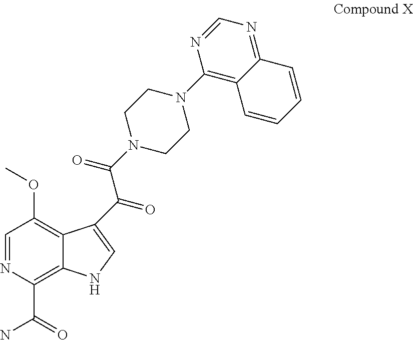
C1=NC(C(=O)N)=C2C(=C1OC)C(C(=O)C(N1CCN(C3=C4C(=NC=N3)C=CC=C4)CC1)=O)=CN2
